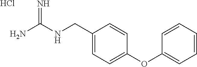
NC(NCC1=CC=C(OC2=CC=CC=C2)C=C1)=N.Cl
